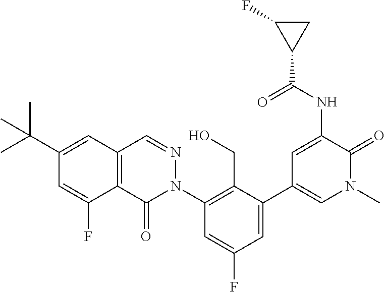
C12=C(C(=O)N(C3=C(CO)C(C4=CN(C)C(=O)C(NC(C5CC5F)=O)=C4)=CC(F)=C3)N=C1)C(F)=CC(C(C)(C)C)=C2
